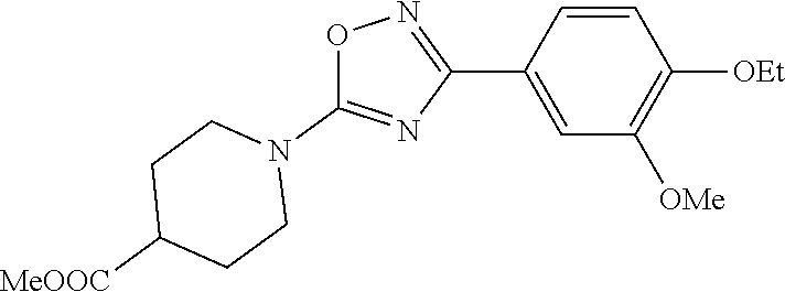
O1C(N2CCC([MeOOC])CC2)=NC(C2=CC([OMe])=C([OEt])C=C2)=N1
